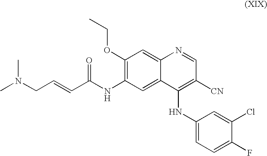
C1(NC2=C([CN])C=NC3=CC(OCC)=C(NC(C=CCN(C)C)=O)C=C23)=CC=C(F)C(Cl)=C1
